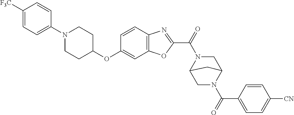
C1([F3C])=CC=C(N2CCC(OC3=CC4=C(C=C3)N=C(C(=O)N3C5CN(C(C6=CC=C([CN])C=C6)=O)C(C3)C5)O4)CC2)C=C1
